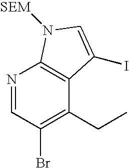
N1=CC(Br)=C(CC)C2=C1N([SEM])C=C2I
